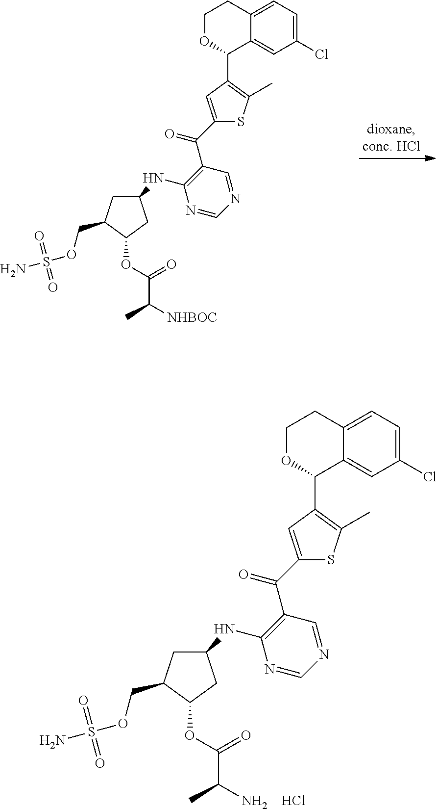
C1OC(C2=C(C)SC(C(=O)C3=C(NC4CC(COS(=O)(=O)N)C(OC(C(C)[NHBOC])=O)C4)N=CN=C3)=C2)C2=CC(Cl)=CC=C2C1.C1OC(C2=C(C)SC(C(=O)C3=C(NC4CC(COS(=O)(=O)N)C(OC(C(C)N)=O)C4)N=CN=C3)=C2)C2=CC(Cl)=CC=C2C1.Cl
